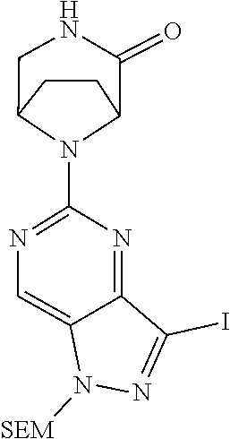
N1([SEM])N=C(I)C2=NC(N3C4CCC3CNC4=O)=NC=C12
